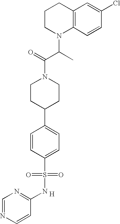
C1CN(C(C(N2CCC(C3=CC=C(S(=O)(=O)NC4=NC=NC=C4)C=C3)CC2)=O)C)C2=C(C1)C=C(Cl)C=C2.[H]
